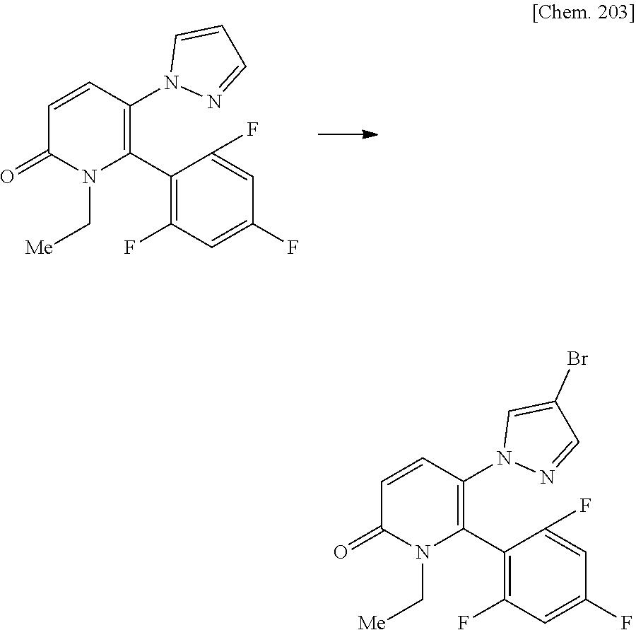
C1=CC(N2N=CC=C2)=C(C2=C(F)C=C(F)C=C2F)N(C[Me])C1=O.C1=CC(N2N=CC(Br)=C2)=C(C2=C(F)C=C(F)C=C2F)N(C[Me])C1=O
